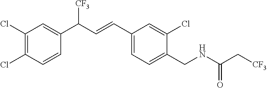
C1=CC(C(C=CC2=CC=C(CNC(C[CF3])=O)C(Cl)=C2)[CF3])=CC(Cl)=C1Cl
